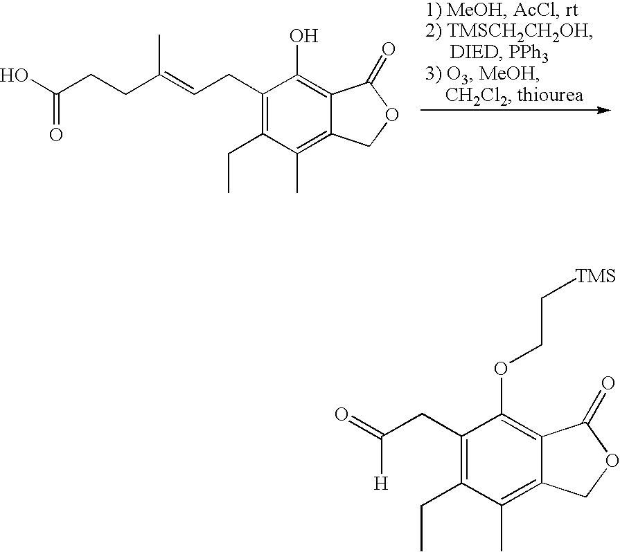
C12=C(C)C(CC)=C(CC=C(CCC(O)=O)C)C(O)=C1C(=O)OC2.C12=C(C)C(CC)=C(CC(=O)[H])C(OCC[TMS])=C1C(=O)OC2
